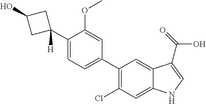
C1(C2=CC=C(C3([H])CC(O)C3)C(OC)=C2)=C(Cl)C=C2C(=C1)C(C(=O)O)=CN2
